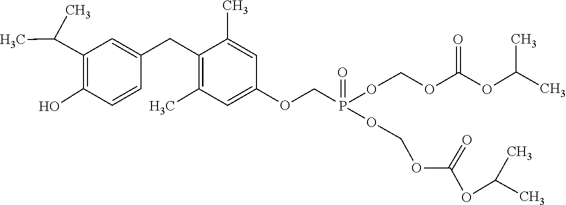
CC(OC(OCOP(COC1=CC(C)=C(CC2=CC(C(C)C)=C(O)C=C2)C(C)=C1)(=O)OCOC(OC(C)C)=O)=O)C
